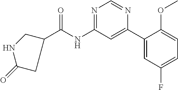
C1(C(NC2=NC=NC(C3=CC(F)=CC=C3OC)=C2)=O)CNC(=O)C1
